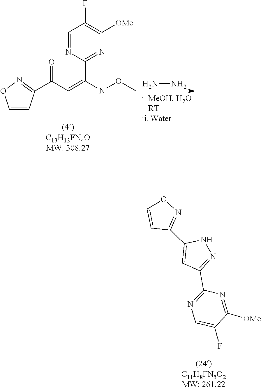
CN(OC)C(C1=NC([OMe])=C(F)C=N1)=CC(C1=NOC=C1)=O.NN.O1C=CC(C2=CC(C3=NC=C(F)C([OMe])=N3)=NN2)=N1
